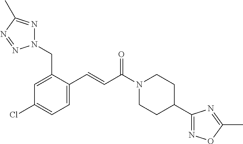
N1(CC2=CC(Cl)=CC=C2C=CC(N2CCC(C3=NOC(C)=N3)CC2)=O)N=C(C)N=N1
